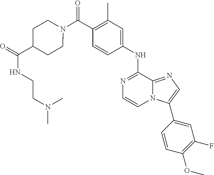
N1=C(NC2=CC(C)=C(C(N3CCC(C(=O)NCCN(C)C)CC3)=O)C=C2)C2=NC=C(C3=CC(F)=C(OC)C=C3)N2C=C1
